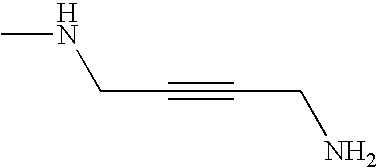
C(C#CCN)NC
